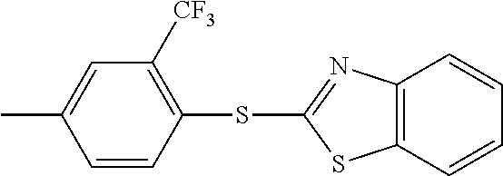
C1=CC(SC2=NC3=C(S2)C=CC=C3)=C([CF3])C=C1C
